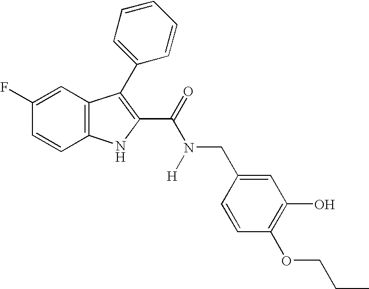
C1=C(F)C=CC2=C1C(C1=CC=CC=C1)=C(C(N(CC1=CC(O)=C(OCCC)C=C1)[H])=O)N2
